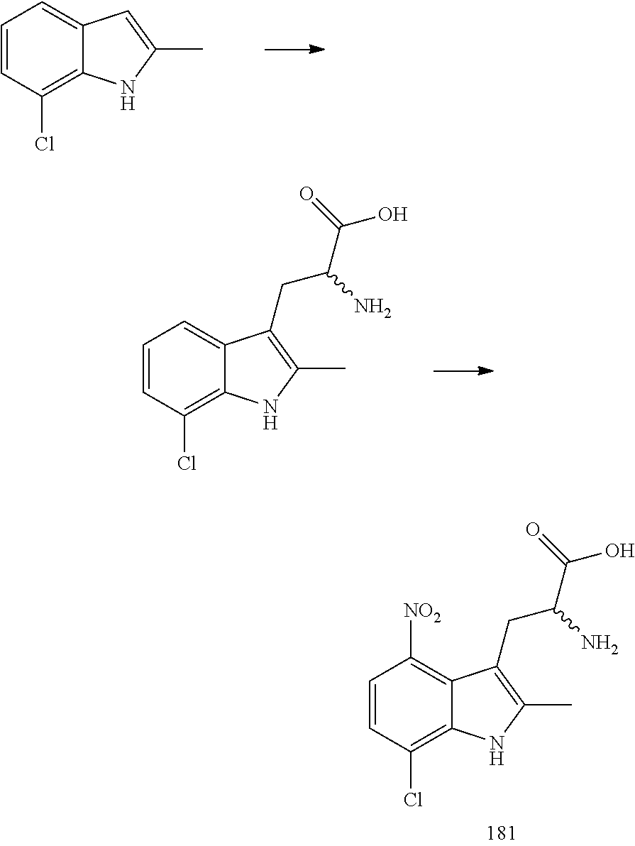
C1=CC(Cl)=C2C(=C1[NO2])C(CC(C(=O)O)N)=C(C)N2.C1=CC(Cl)=C2C(=C1)C=C(C)N2.C1=CC(Cl)=C2C(=C1)C(CC(C(=O)O)N)=C(C)N2
